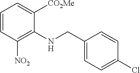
C1=CC([NO2])=C(NCC2=CC=C(Cl)C=C2)C([CO2Me])=C1
